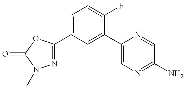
N1=C(C2=CC=C(F)C(C3=CN=C(N)C=N3)=C2)OC(=O)N1C
